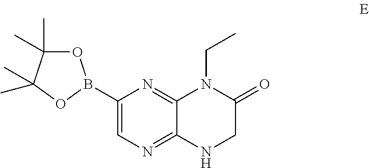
C1(B2OC(C)(C)C(C)(C)O2)=CN=C2C(=N1)N(CC)C(=O)CN2
